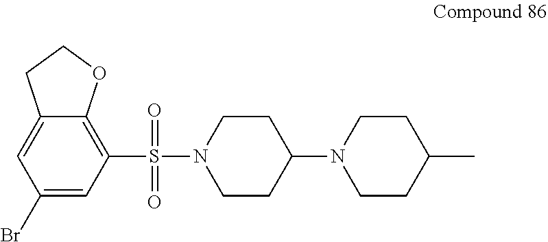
C1CN(S(=O)(=O)C2=C3C(=CC(Br)=C2)CCO3)CCC1N1CCC(C)CC1
